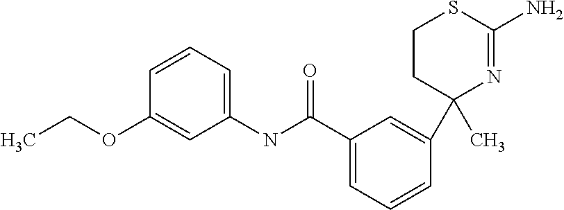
C1CC(C2=CC(C(NC3=CC=CC(OCC)=C3)=O)=CC=C2)(C)N=C(N)S1
